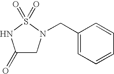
C1(=O)CN(CC2=CC=CC=C2)S(=O)(=O)N1
